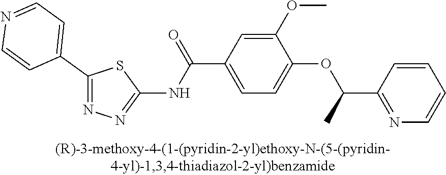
C1(C2=CC=NC=C2)=NN=C(NC(C2=CC=C(OC(C)C3=NC=CC=C3)C(OC)=C2)=O)S1
